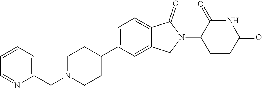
C1N(CC2=CC=CC=N2)CCC(C2=CC=C3C(=C2)CN(C2CCC(=O)NC2=O)C3=O)C1
